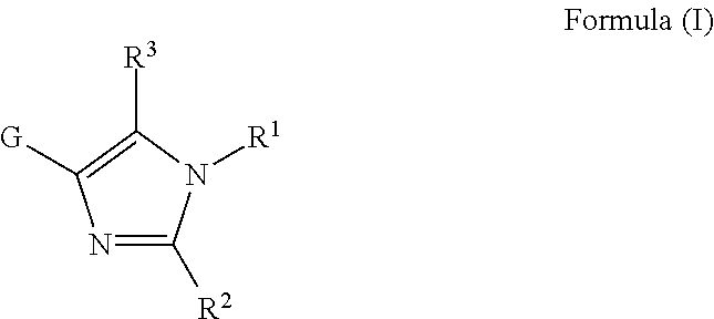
N1=C([R2])N([R1])C([R3])=C1[G]
